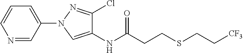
N1=CC(N2N=C(Cl)C(NC(CCSCC[CF3])=O)=C2)=CC=C1
